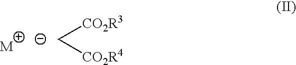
C([CO2R3])[CO2R4]
